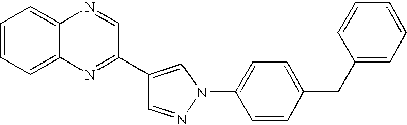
C1=NN(C2=CC=C(CC3=CC=CC=C3)C=C2)C=C1C1=NC2=CC=CC=C2N=C1
